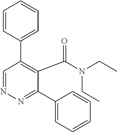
N1=CC(C2=CC=CC=C2)=C(C(=O)N(CC)CC)C(C2=CC=CC=C2)=N1
